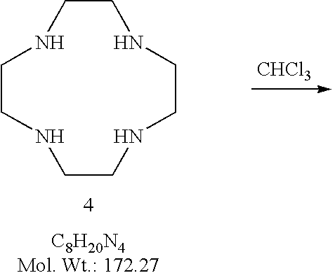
[CHCl3].C1CNCCNCCNCCN1
